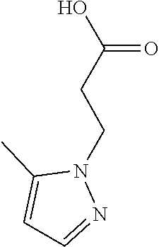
C(CCN1C(C)=CC=N1)(O)=O
